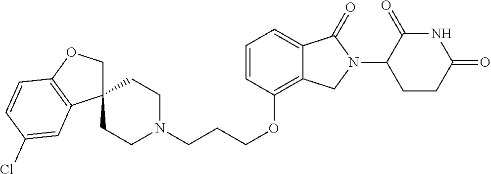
C(CCOC1=C2C(=CC=C1)C(=O)N(C1C(=O)NC(=O)CC1)C2)N1CCC2(CC1)COC1=C2C=C(Cl)C=C1
